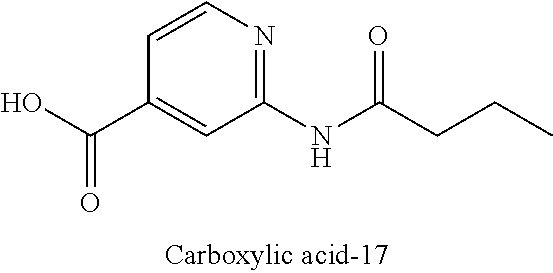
C1(NC(CCC)=O)=NC=CC(C(O)=O)=C1
